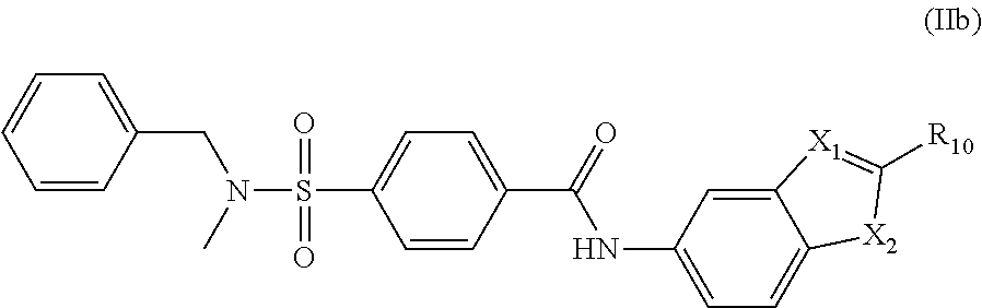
C1=CC(C(NC2=CC=C3C(=C2)[X1]=C([R10])[X2]3)=O)=CC=C1S(N(CC1=CC=CC=C1)C)(=O)=O
